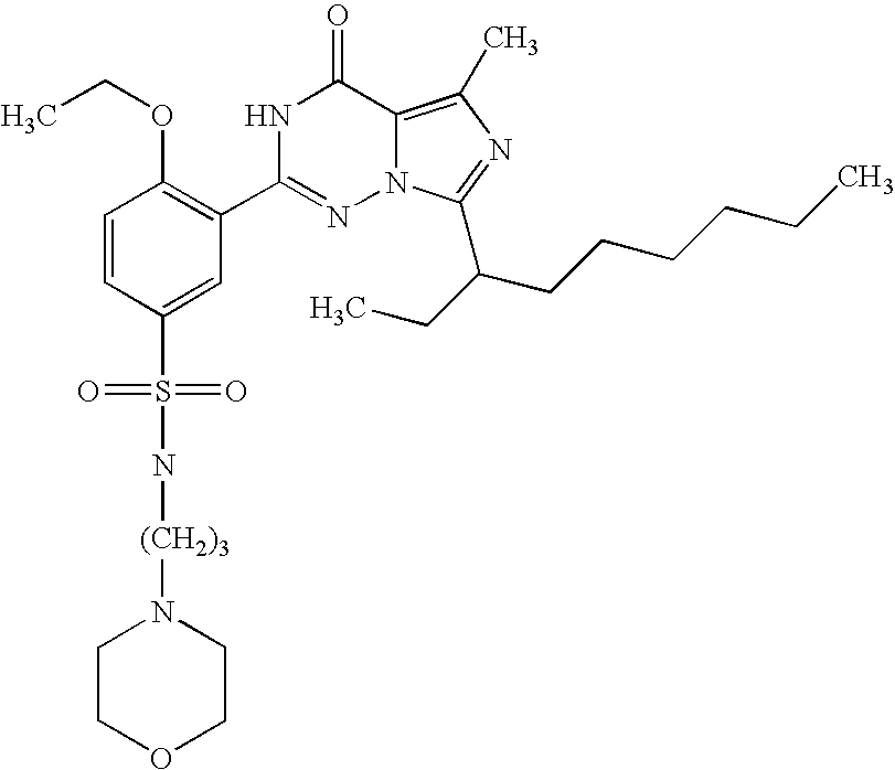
C1=CC(S(=O)(=O)N[(CH2)3]N2CCOCC2)=CC(C2=NN3C(=C(C)N=C3C(CC)CCCCCC)C(=O)N2)=C1OCC
